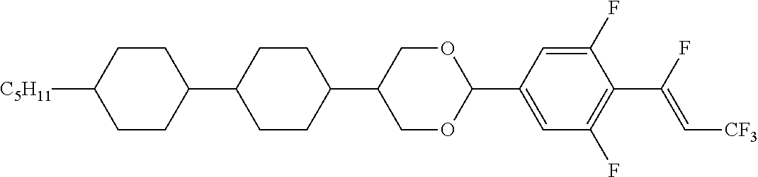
C1CC(C2CCC(C3COC(C4=CC(F)=C(C(F)=C[CF3])C(F)=C4)OC3)CC2)CCC1[C5H11]
